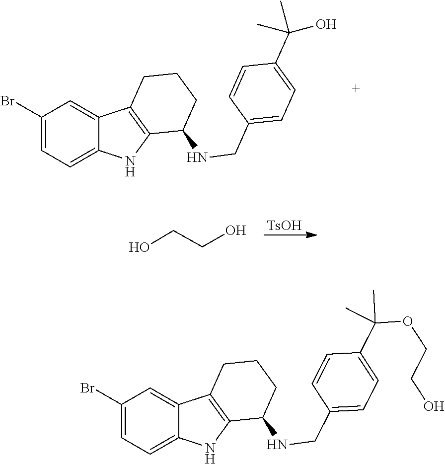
C1=CC(C(C)(C)O)=CC=C1CNC1CCCC2=C1NC1=CC=C(Br)C=C21.[TsOH].OCCO.C(CO)OC(C1=CC=C(CNC2CCCC3=C2NC2=CC=C(Br)C=C32)C=C1)(C)C
